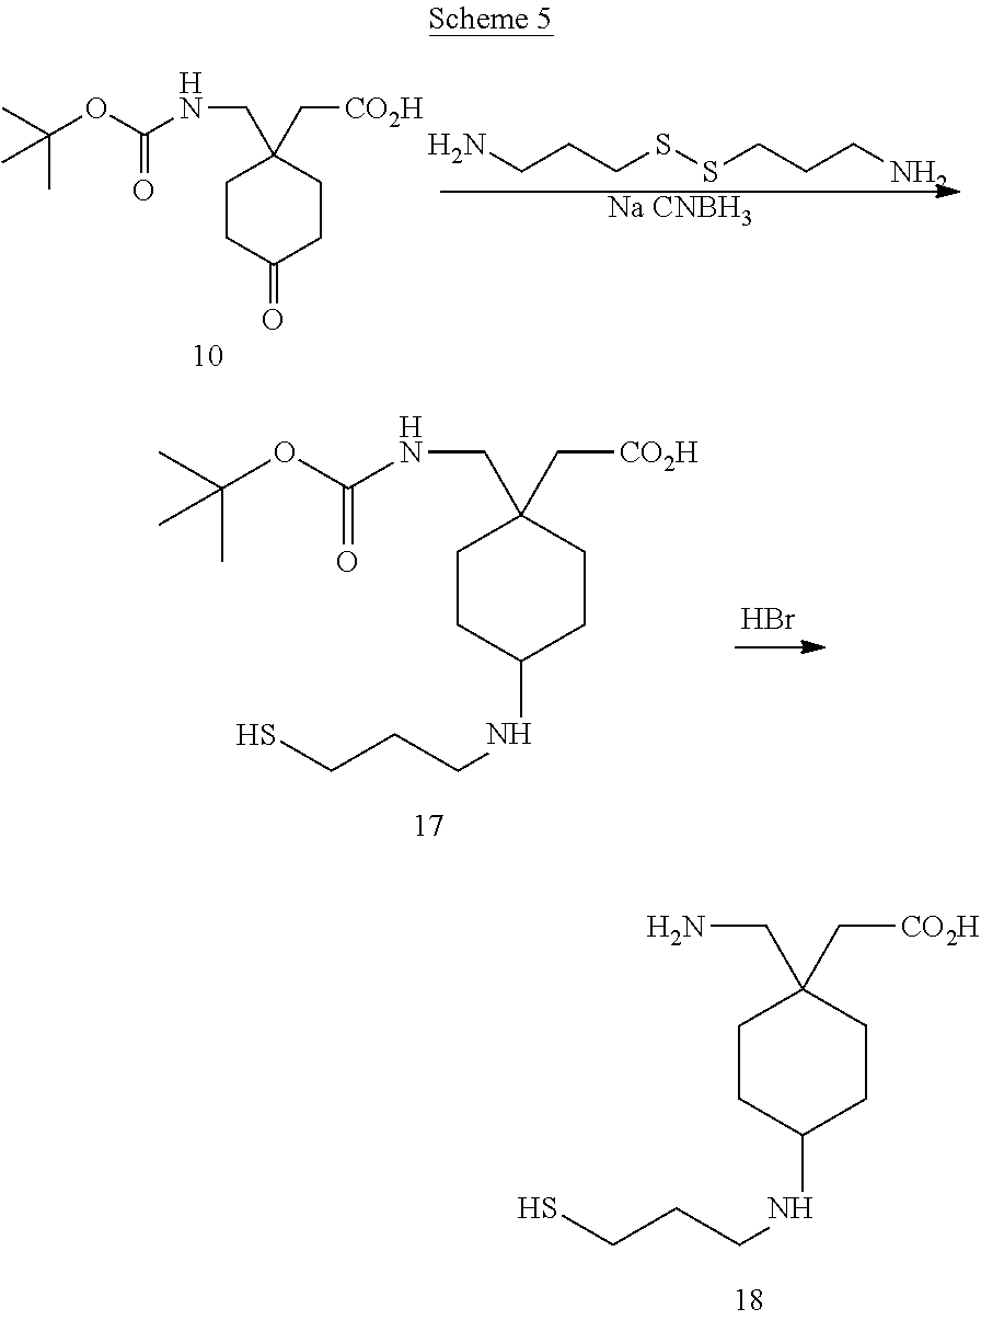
C1CC(=O)CCC1(C[CO2H])CNC(OC(C)(C)C)=O.C(CCSSCCCN)N.[Na CNBH3].C1CC(NCCCS)CCC1(C[CO2H])CNC(OC(C)(C)C)=O.Br.C1CC(NCCCS)CCC1(C[CO2H])CN
